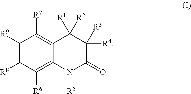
C1([R9])=C([R8])C([R6])=C2C(=C1[R7])C([R2])([R1])C([R4])([R3])C(=O)N2[R5]
